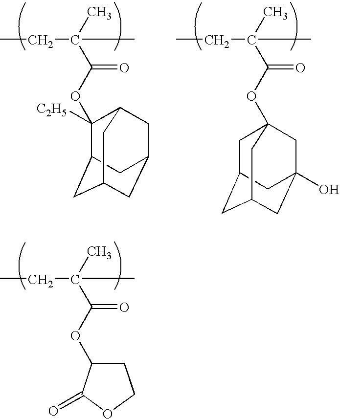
CCC(C)(C)C(OC1CCOC1=O)=O.CCC(C)(C)C(OC1([C2H5])C2CC3CC(CC1C3)C2)=O.CCC(C)(C)C(=O)OC12CC3CC(CC(O)(C1)C3)C2
